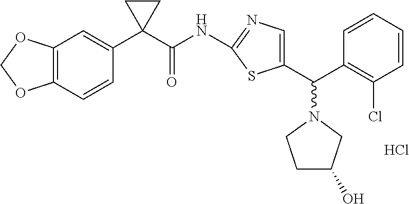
C12=C(C=CC(C3(C(NC4=NC=C(C(C5=C(Cl)C=CC=C5)N5CCC(O)C5)S4)=O)CC3)=C1)OCO2.Cl
